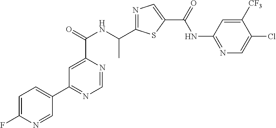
N1=C(C(NC(C2=CC(C3=CC=C(F)N=C3)=NC=N2)=O)C)SC(C(=O)NC2=NC=C(Cl)C([CF3])=C2)=C1
